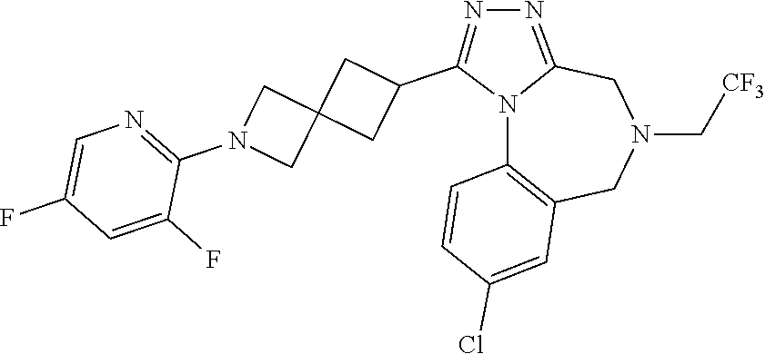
N12C3=C(CN(C[CF3])CC1=NN=C2C1CC2(C1)CN(C1=NC=C(F)C=C1F)C2)C=C(Cl)C=C3
